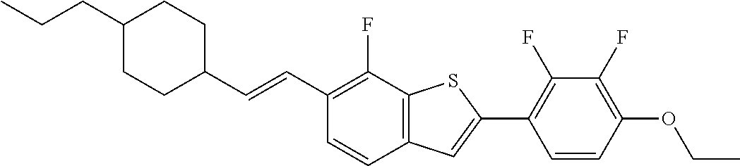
CCCC1CCC(C=CC2=C(F)C3=C(C=C2)C=C(C2=C(F)C(F)=C(OCC)C=C2)S3)CC1
